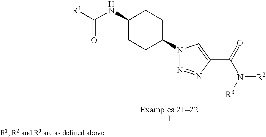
[R1]C(NC1CCC(N2N=NC(C(N([R2])[R3])=O)=C2)CC1)=O
